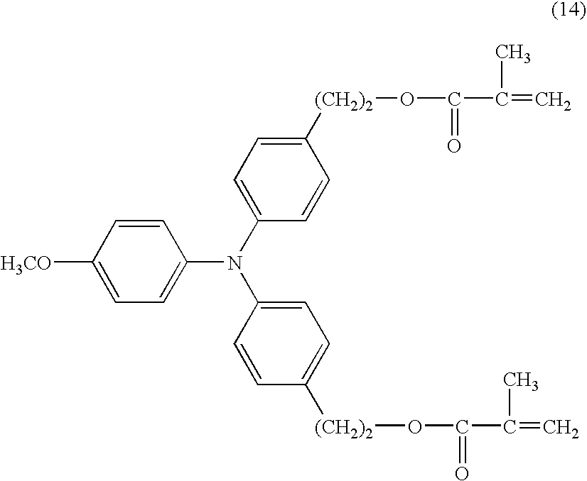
C1([H3CO])=CC=C(N(C2=CC=C([(CH2)2]OC(C(=C)C)=O)C=C2)C2=CC=C([(CH2)2]OC(C(=C)C)=O)C=C2)C=C1
